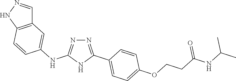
N1=C(NC2=CC3=C(C=C2)NN=C3)NC(C2=CC=C(OCCC(NC(C)C)=O)C=C2)=N1
